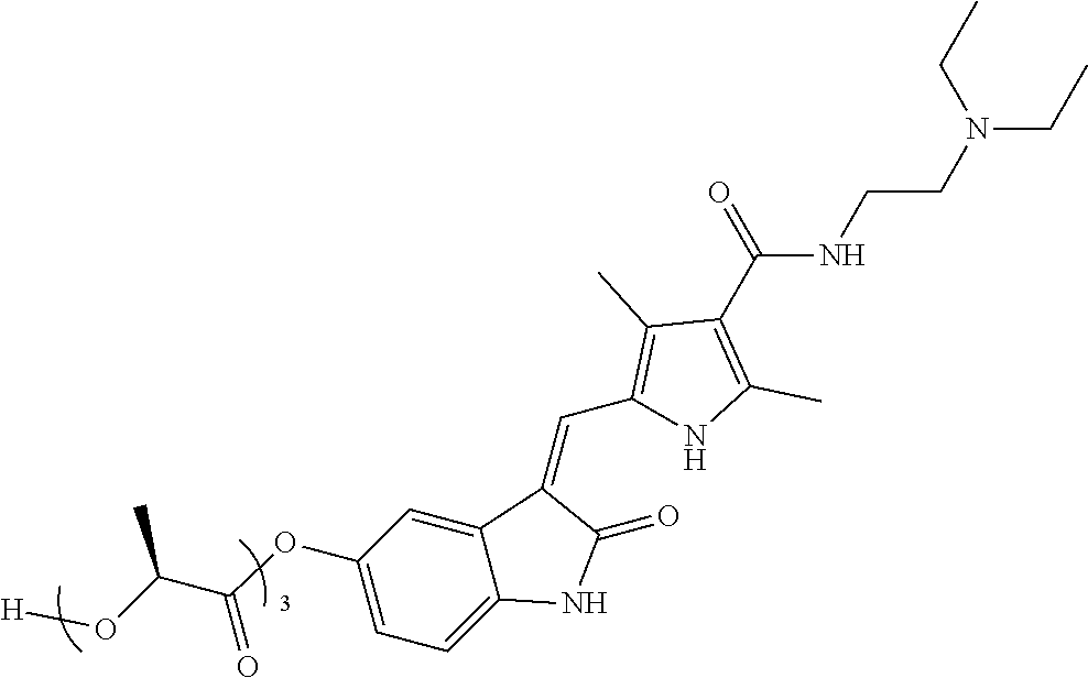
C(C1=C(C)C(C(NCCN(CC)CC)=O)=C(C)N1)=C1C2=CC(OC(C(C)O[H])=O)=CC=C2NC1=O
